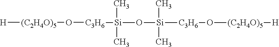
[H][(C2H4O)5]O[C3H6][Si](O[Si]([C3H6]O[(C2H4O)5][H])(C)C)(C)C
